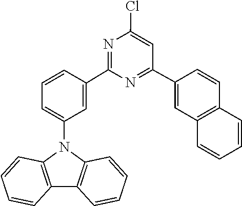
C1=C(N2C3=C(C=CC=C3)C3=C2C=CC=C3)C=C(C2=NC(Cl)=CC(C3=CC4=C(C=C3)C=CC=C4)=N2)C=C1
